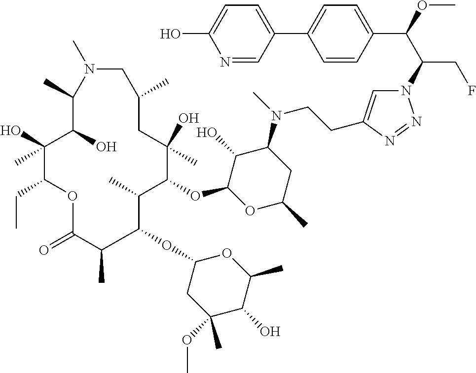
N1=NN(C(C(C2=CC=C(C3=CC=C(O)N=C3)C=C2)OC)CF)C=C1CCN(C1C(O)C(OC2C(C)C(OC3CC(OC)(C)C(O)C(C)O3)C(C)C(=O)OC(CC)C(O)(C)C(O)C(C)N(C)CC(C)CC2(O)C)OC(C)C1)C
